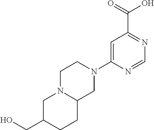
C1=C(N2CCN3C(C2)CCC(CO)C3)N=CN=C1C(=O)O
